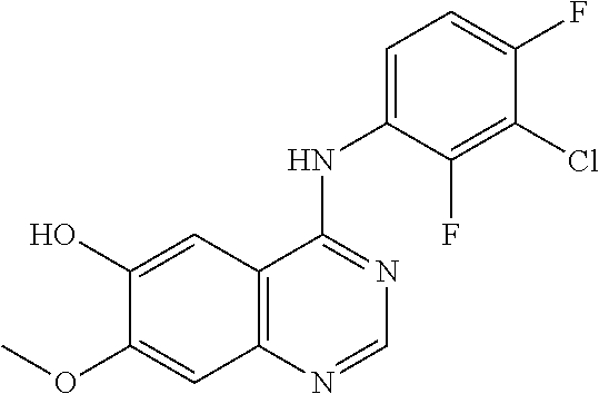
C1(O)=CC2=C(C=C1OC)N=CN=C2NC1=CC=C(F)C(Cl)=C1F
